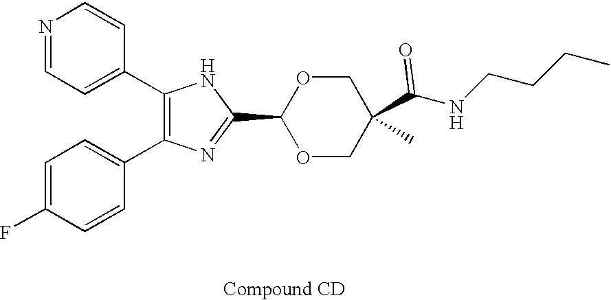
C1(C2=CC=NC=C2)=C(C2=CC=C(F)C=C2)N=C(C2OCC(C(=O)NCCCC)(C)CO2)N1
